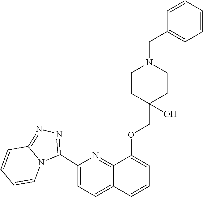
C12=NN=C(C3=CC=C4C(=N3)C(OCC3(O)CCN(CC5=CC=CC=C5)CC3)=CC=C4)N1C=CC=C2
